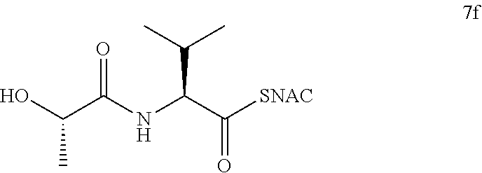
OC(C(NC(C([SNAC])=O)C(C)C)=O)C
